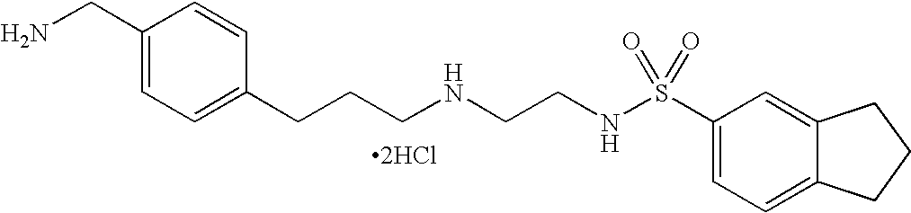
C1(CN)=CC=C(CCCNCCNS(C2=CC=C3C(=C2)CCC3)(=O)=O)C=C1.[2HCl]
